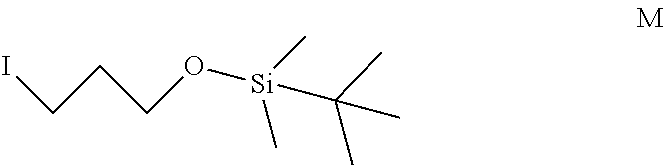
ICCCO[Si](C(C)(C)C)(C)C
